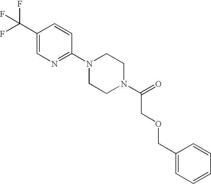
C1(C(F)(F)F)=CN=C(N2CCN(C(=O)COCC3=CC=CC=C3)CC2)C=C1
